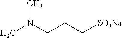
CN(C)CCC[SO3Na]
